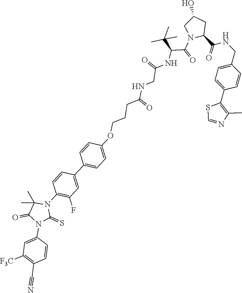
C1=C(N2C(=S)N(C3=C(F)C=C(C4=CC=C(OCCCC(NCC(=O)NC(C(C)(C)C)C(=O)N5CC(O)CC5C(NCC5=CC=C(C6=C(C)N=CS6)C=C5)=O)=O)C=C4)C=C3)C(C)(C)C2=O)C=CC(C#N)=C1[F3C]
